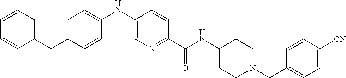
C1(CC2=CC=C(NC3=CN=C(C(NC4CCN(CC5=CC=C([CN])C=C5)CC4)=O)C=C3)C=C2)=CC=CC=C1
